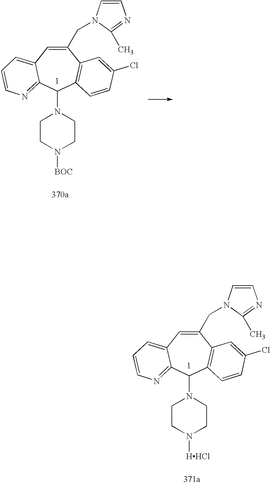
C1(CN2C=CN=C2C)=CC2=CC=CN=C2C(N2CCN([BOC])CC2)C2=C1C=C(Cl)C=C2.C1(CN2C=CN=C2C)=CC2=CC=CN=C2C(N2CCN([HHCl])CC2)C2=C1C=C(Cl)C=C2
